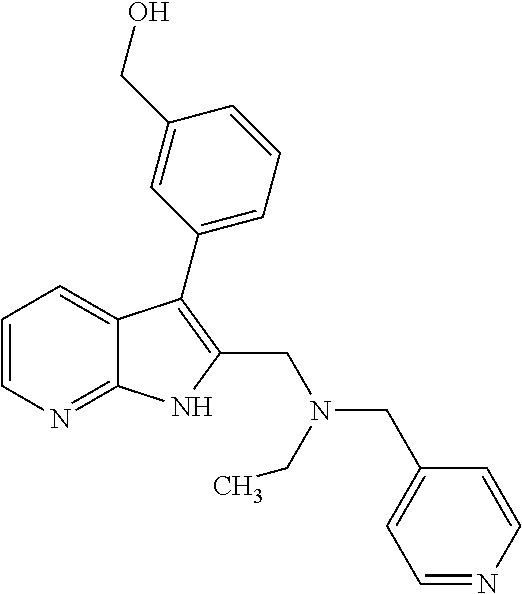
C12=NC=CC=C1C(C1=CC=CC(CO)=C1)=C(CN(CC)CC1=CC=NC=C1)N2
